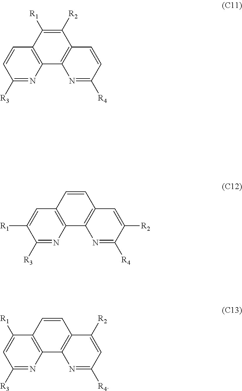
C1([R3])=NC2=C(C=C1)C([R1])=C([R2])C1=C2N=C([R4])C=C1.C1([R3])=NC2=C(C=C1[R1])C=CC1=C2N=C([R4])C([R2])=C1.C1([R3])=NC2=C(C([R1])=C1)C=CC1=C2N=C([R4])C=C1[R2]
